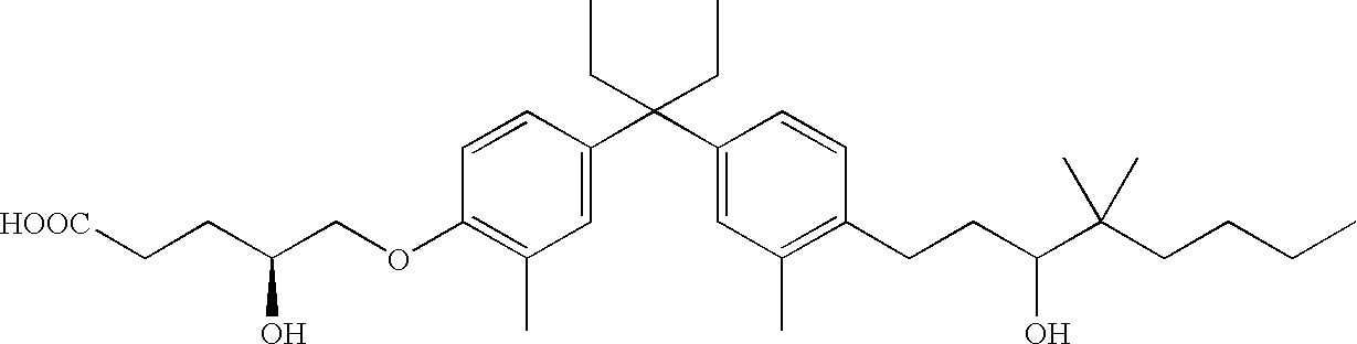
C1=CC(C(C2=CC(C)=C(CCC(C(CCCC)(C)C)O)C=C2)(CC)CC)=CC(C)=C1OCC(O)CC[HOOC]
